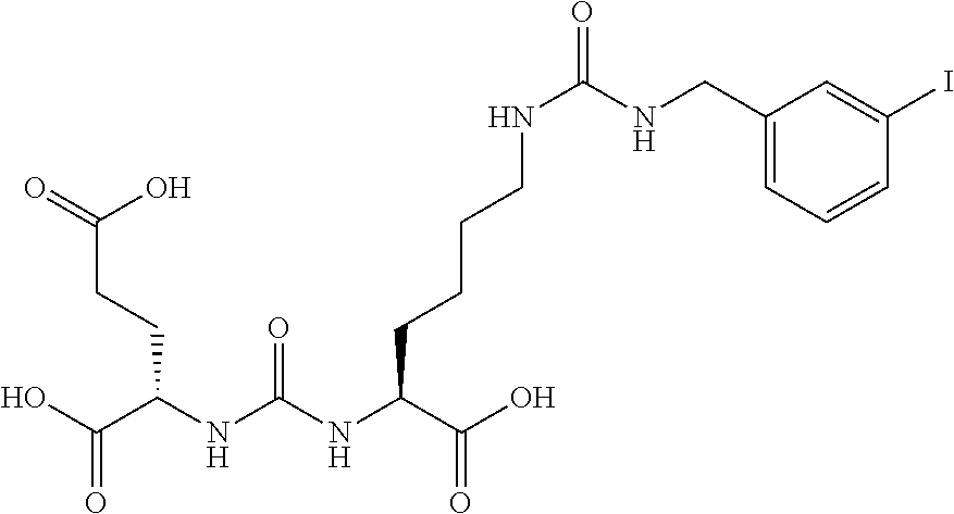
C(C1=CC=CC(I)=C1)NC(NCCCCC(NC(NC(C(O)=O)CCC(=O)O)=O)C(O)=O)=O
